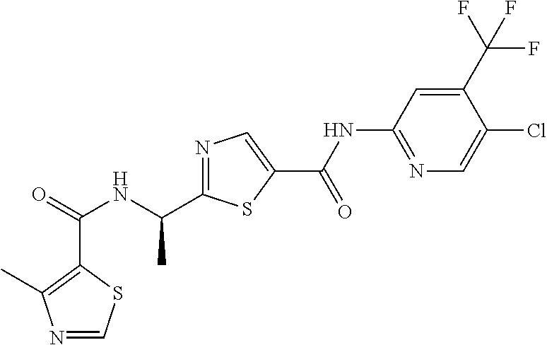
C(=O)(NC(C)C1=NC=C(C(NC2=NC=C(Cl)C(C(F)(F)F)=C2)=O)S1)C1=C(C)N=CS1
